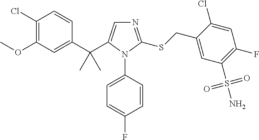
C1(C(C)(C)C2=CN=C(SCC3=CC(S(N)(=O)=O)=C(F)C=C3Cl)N2C2=CC=C(F)C=C2)=CC(OC)=C(Cl)C=C1
